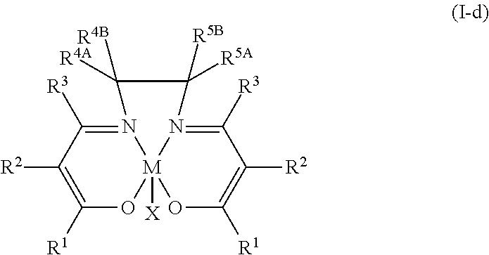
N12=C([R3])C([R2])=C([R1])O[M]13([X])OC([R1])=C([R2])C([R3])=N3C([R5B])([R5A])C2([R4B])[R4A]
